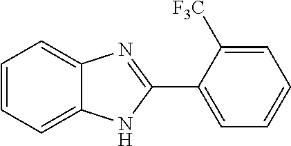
C1=CC=C2C(=C1)N=C(C1=CC=CC=C1[F3C])N2
